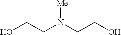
OCCN(CCO)[Me]
